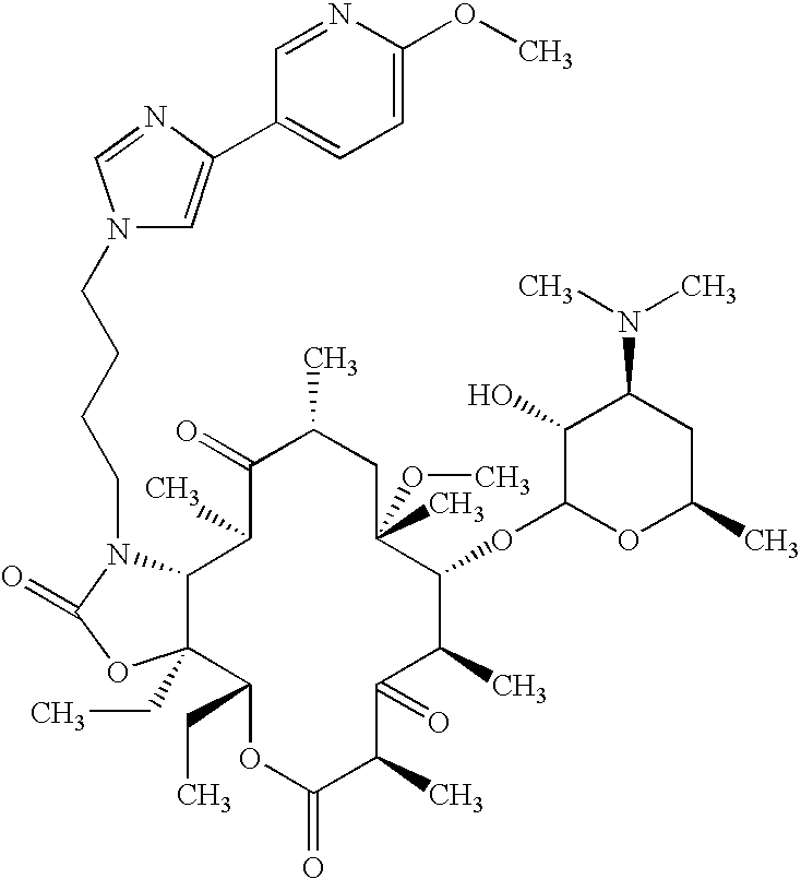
C12C(CC)(C(CC)OC(=O)C(C)C(=O)C(C)C(OC3OC(C)CC(N(C)C)C3O)C(C)(OC)CC(C)C(=O)C1C)OC(=O)N2CCCCN1C=C(C2=CC=C(OC)N=C2)N=C1
